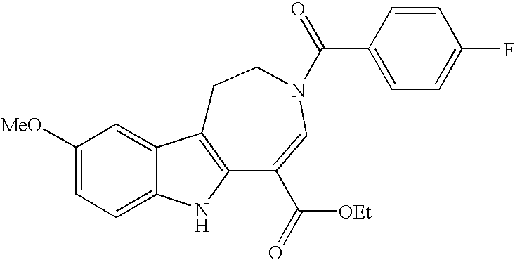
C1([MeO])=CC=C2C(=C1)C1=C(N2)C(C([OEt])=O)=CN(C(C2=CC=C(F)C=C2)=O)CC1
